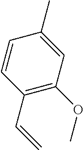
C(C1=C(OC)C=C(C)C=C1)=C
